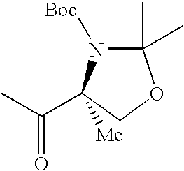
N1([Boc])C(C)(C)OCC1([Me])C(C)=O
